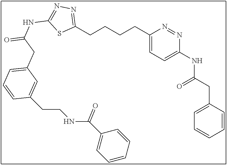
C1(CCCCC2=NN=C(NC(=O)CC3=CC=CC(CCNC(C4=CC=CC=C4)=O)=C3)S2)=CC=C(NC(CC2=CC=CC=C2)=O)N=N1
